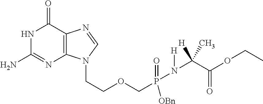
C1(N)=NC2=C(C(=O)N1)N=CN2CCOCP(=O)([OBn])N(C(C(OCC)=O)([H])C)[H]
